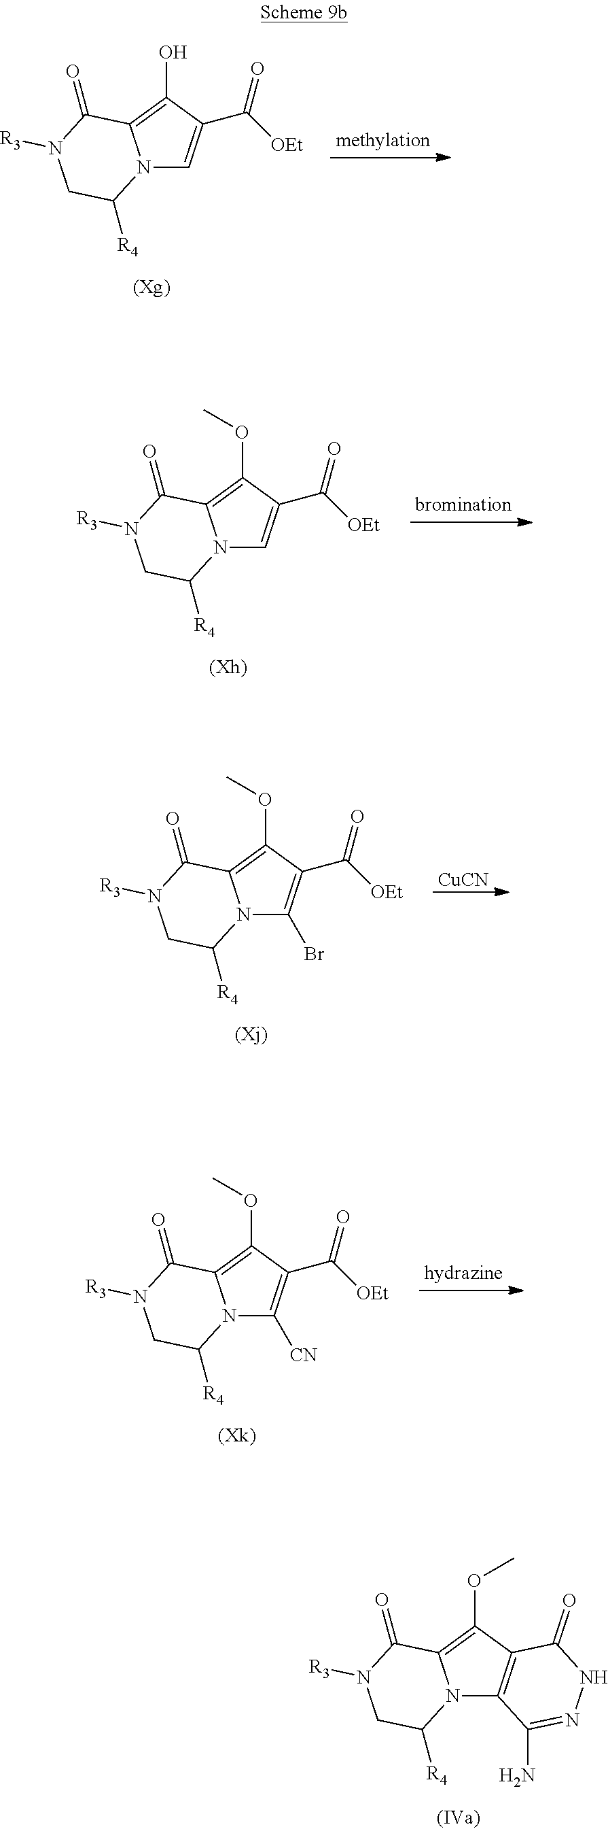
N12C3=C(C(OC)=C1C(=O)N([R3])CC2[R4])C(=O)NN=C3N.N12C=C(C(=O)[OEt])C(O)=C1C(=O)N([R3])CC2[R4].N12C=C(C(=O)[OEt])C(OC)=C1C(=O)N([R3])CC2[R4].N12C(Br)=C(C(=O)[OEt])C(OC)=C1C(=O)N([R3])CC2[R4].[CuCN].N12C([CN])=C(C(=O)[OEt])C(OC)=C1C(=O)N([R3])CC2[R4]
